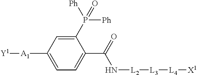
[L2]([L3][L4][X1])NC(C1=CC=C([A1][Y1])C=C1P([Ph])([Ph])=O)=O
